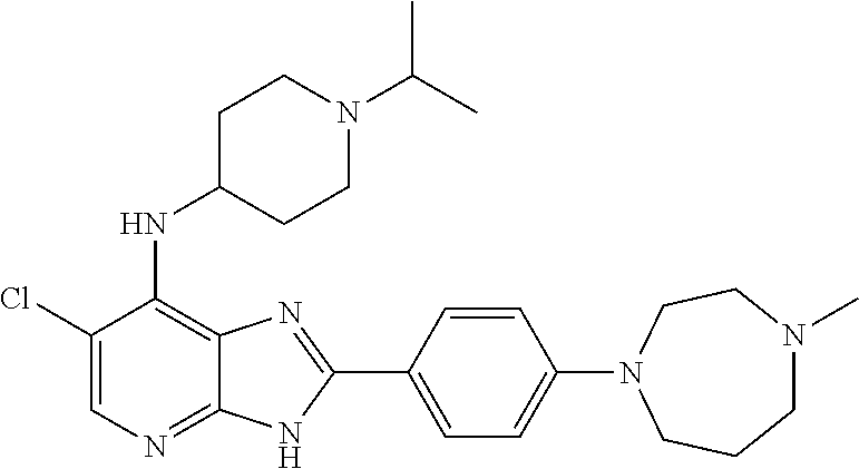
C1(Cl)=CN=C2C(=C1NC1CCN(C(C)C)CC1)N=C(C1=CC=C(N3CCCN(C)CC3)C=C1)N2
